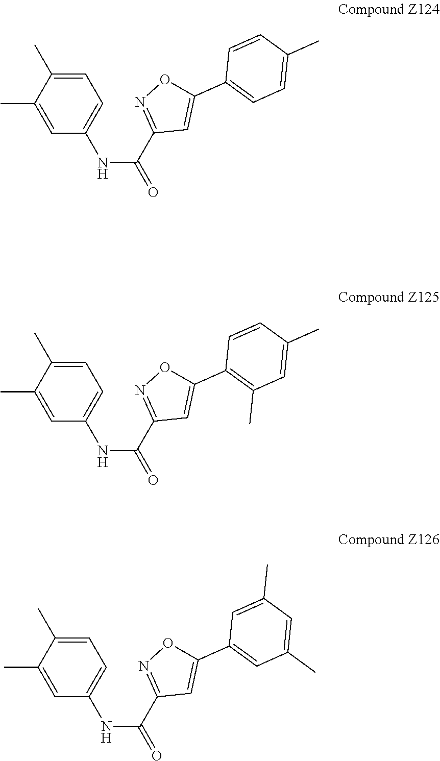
C1(C)=CC=C(NC(=O)C2=NOC(C3=CC=C(C)C=C3)=C2)C=C1C.C1(C)=CC=C(NC(=O)C2=NOC(C3=C(C)C=C(C)C=C3)=C2)C=C1C.C1(C)=CC=C(NC(=O)C2=NOC(C3=CC(C)=CC(C)=C3)=C2)C=C1C
